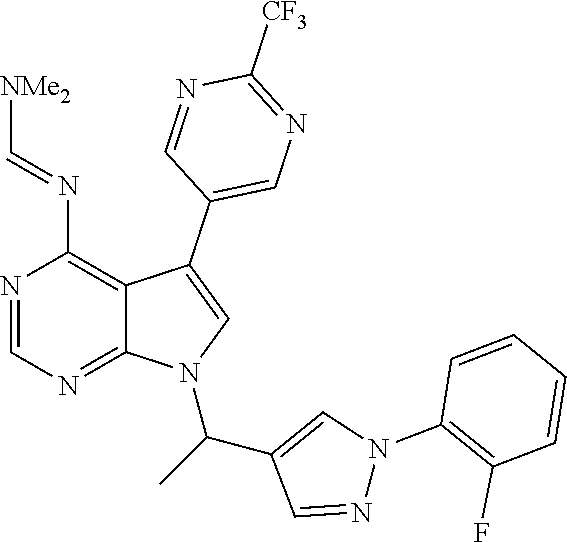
N1=CN=C2C(=C1N=C[NMe2])C(C1=CN=C([CF3])N=C1)=CN2C(C1=CN(C2=C(F)C=CC=C2)N=C1)C
